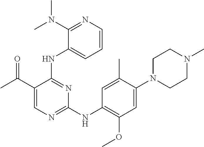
C1N(C2=CC(OC)=C(NC3=NC=C(C(C)=O)C(NC4=CC=CN=C4N(C)C)=N3)C=C2C)CCN(C)C1
